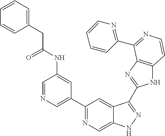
C1=NC=C(C2=NC=C3C(=C2)C(C2=NC4=C(N2)C=CN=C4C2=NC=CC=C2)=NN3)C=C1NC(CC1=CC=CC=C1)=O
